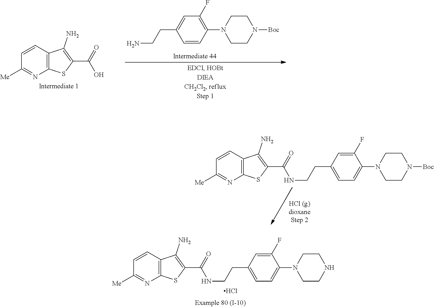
C1=CC2=C(N=C1[Me])SC(C(O)=O)=C2N.C1=CC(N2CCN([Boc])CC2)=C(F)C=C1CCN.C1=C(CCNC(C2=C(N)C3=C(N=C([Me])C=C3)S2)=O)C=C(F)C(N2CCN([Boc])CC2)=C1.C1=C(CCNC(C2=C(N)C3=C(N=C([Me])C=C3)S2)=O)C=C(F)C(N2CCNCC2)=C1.Cl
